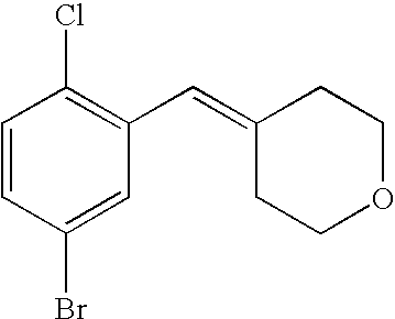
ClC1=C(C=C2CCOCC2)C=C(Br)C=C1
